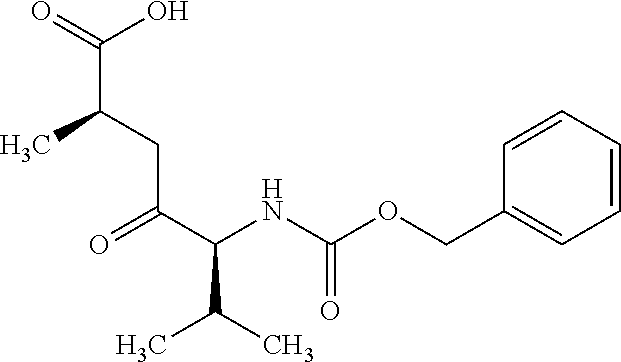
O=C(C(NC(OCC1=CC=CC=C1)=O)C(C)C)CC(C)C(=O)O
